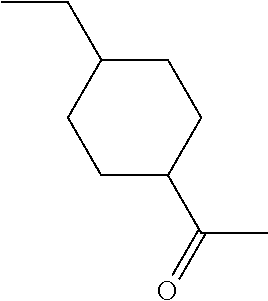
C1C(CC)CCC(C(C)=O)C1
